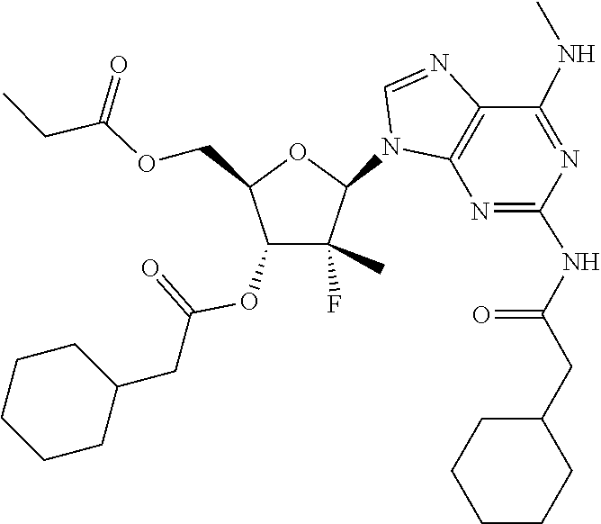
C1=NC2=C(N1C1C(C)(F)C(OC(CC3CCCCC3)=O)C(COC(CC)=O)O1)N=C(NC(CC1CCCCC1)=O)N=C2NC
